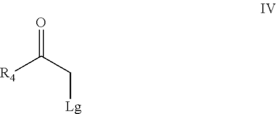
[R4]C(C[Lg])=O
